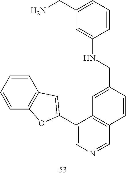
C1=CC=CC2=C1C=C(C1=CN=CC3=C1C=C(CNC1=CC(CN)=CC=C1)C=C3)O2
